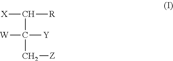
[X]C(C([W])([Y])C[Z])[R]
